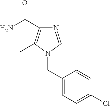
N1=CN(CC2=CC=C(Cl)C=C2)C(C)=C1C(N)=O
